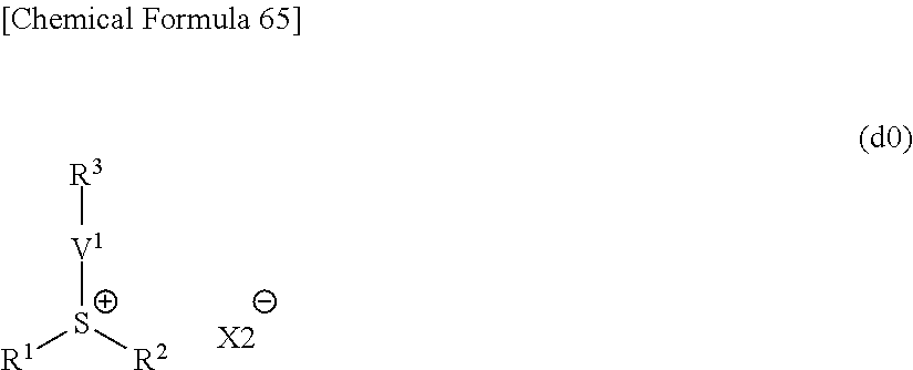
[R3][V1][S+]([R2])[R1].[X2]
